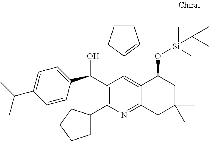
C1(C(O)C2=CC=C(C(C)C)C=C2)=C(C2CCCC2)N=C2C(=C1C1=CCCC1)C(O[Si](C(C)(C)C)(C)C)CC(C)(C)C2
